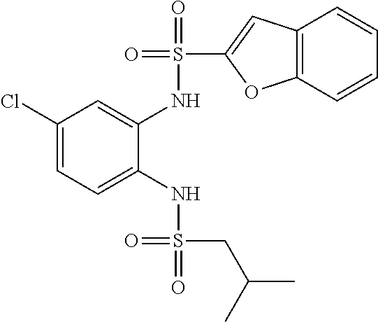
C(S(=O)(NC1=CC=C(Cl)C=C1NS(=O)(=O)C1=CC2=C(C=CC=C2)O1)=O)C(C)C
